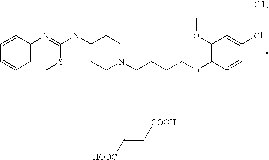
C1=C(N=C(N(C2CCN(CCCCOC3=C(OC)C=C(Cl)C=C3)CC2)C)SC)C=CC=C1.[HOOC]C=C[COOH]
